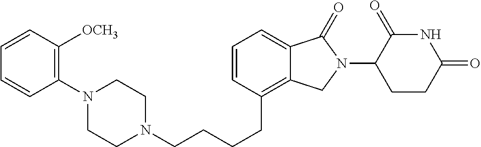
C(CC1=C2C(=CC=C1)C(=O)N(C1C(=O)NC(=O)CC1)C2)CCN1CCN(C2=C([OCH3])C=CC=C2)CC1
